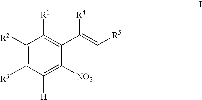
C1([R2])=C([R3])C([H])=C([NO2])C(C(=C[R5])[R4])=C1[R1]
